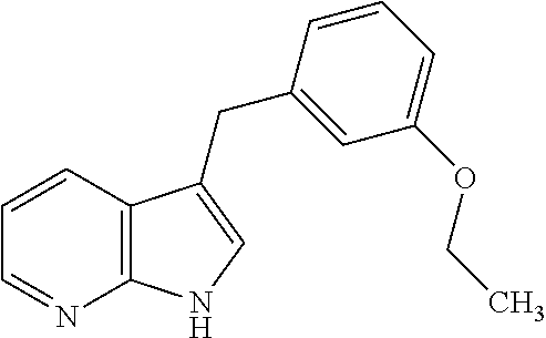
C12=C(C=CC=N1)C(CC1=CC(OCC)=CC=C1)=CN2
